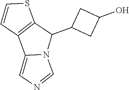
C1(C2CC(O)C2)C2=C(C3=CN=CN13)C=CS2
